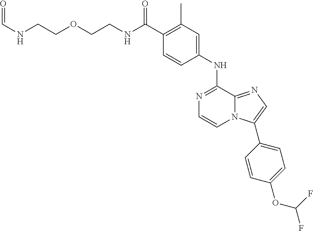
C(C1=C(C)C=C(NC2=NC=CN3C2=NC=C3C2=CC=C(OC(F)F)C=C2)C=C1)(=O)NCCOCCNC=O
